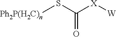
C(=O)(S[Ph2P(H2C)n])[X][W]
